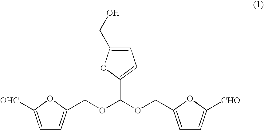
C1=C([OHC])OC(COC(OCC2=CC=C([CHO])O2)C2=CC=C(CO)O2)=C1
